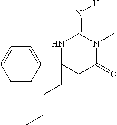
N1C(C2=CC=CC=C2)(CCCC)CC(=O)N(C)C1=N[H]
